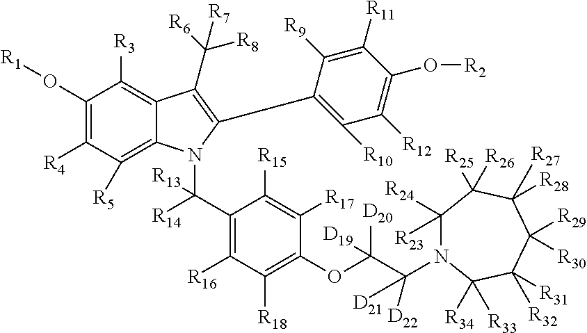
C1(O[R1])=C([R4])C([R5])=C2C(=C1[R3])C(C([R6])([R8])[R7])=C(C1=C([R10])C([R12])=C(O[R2])C([R11])=C1[R9])N2C(C1=C([R16])C([R18])=C(OC(C([D21])([D22])N2C([R23])([R24])C([R25])([R26])C([R28])([R27])C([R29])([R30])C([R31])([R32])C2([R34])[R33])([D20])[D19])C([R17])=C1[R15])([R14])[R13]
